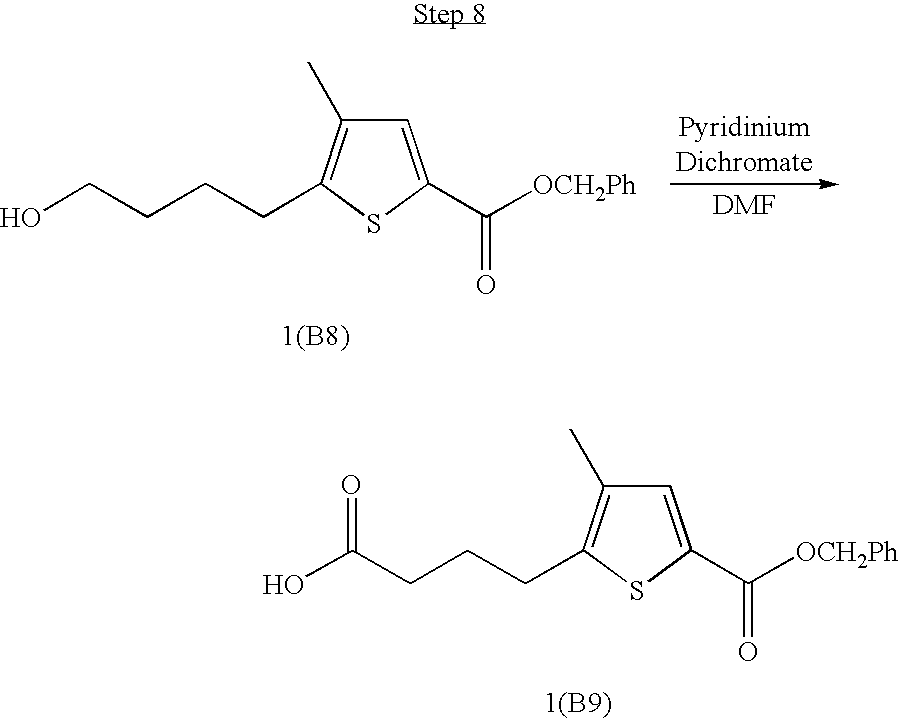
C1=C(C([OCH2Ph])=O)SC(CCCCO)=C1C.[1(B8)].C1=C(C([OCH2Ph])=O)SC(CCCC(O)=O)=C1C.[1(B9)]
